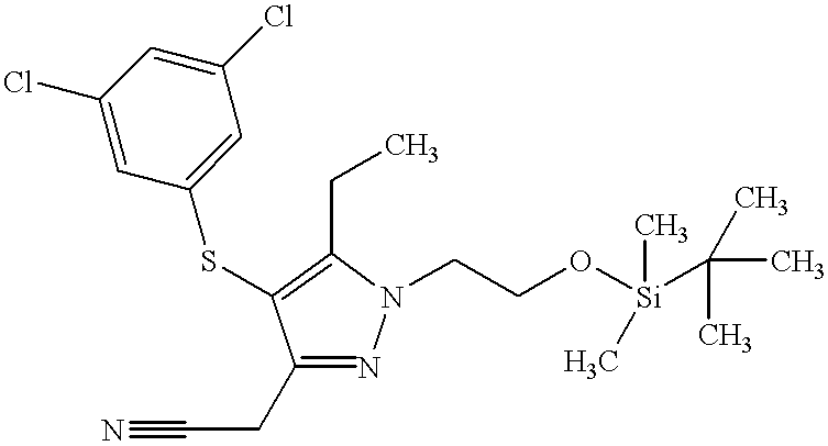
C1(CC#N)=NN(CCO[Si](C)(C(C)(C)C)C)C(CC)=C1SC1=CC(Cl)=CC(Cl)=C1
